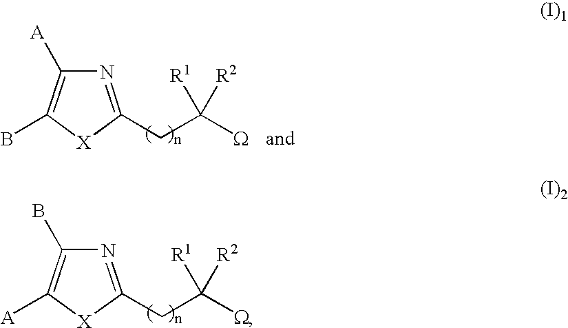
N1=C(CC([W])([R1])[R2])[X]C([A])=C1B.N1=C(CC([W])([R1])[R2])[X]C(B)=C1[A]
